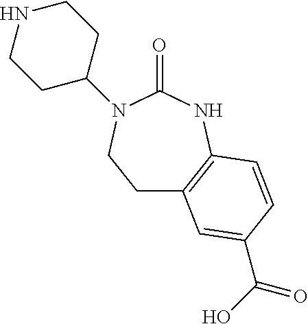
C1C2=C(NC(=O)N(C3CCNCC3)C1)C=CC(C(O)=O)=C2
